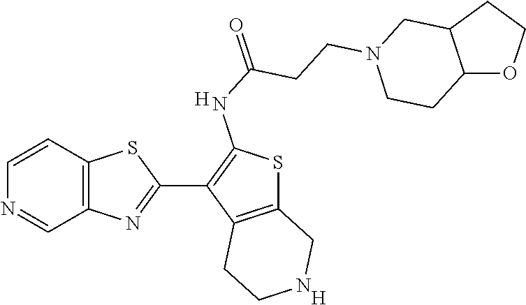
C12=C(C=CN=C1)SC(C1=C(NC(=O)CCN3CCC4C(C3)CCO4)SC3=C1CCNC3)=N2.[H].[H]
